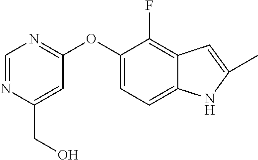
C(C1=CC(OC2=CC=C3C(=C2F)C=C(C)N3)=NC=N1)O
